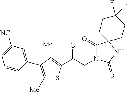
C(CN1C(=O)C2(NC1=O)CCC(F)(F)CC2)(=O)C1=C([Me])C(C2=CC([NC])=CC=C2)=C([Me])S1
